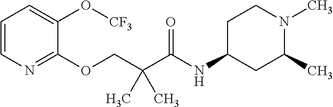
C1=CN=C(OCC(C(=O)NC2CC(C)N(C)CC2)(C)C)C(O[CF3])=C1
